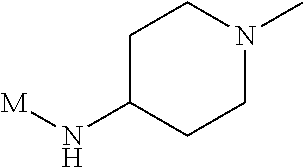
C1C(N[M])CCN(C)C1
